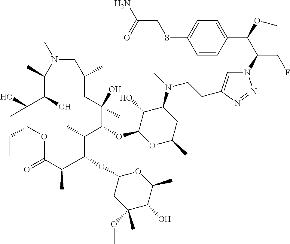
N1=NN(C(C(C2=CC=C(SCC(N)=O)C=C2)OC)CF)C=C1CCN(C1C(O)C(OC2C(C)C(OC3CC(OC)(C)C(O)C(C)O3)C(C)C(=O)OC(CC)C(O)(C)C(O)C(C)N(C)CC(C)CC2(O)C)OC(C)C1)C
